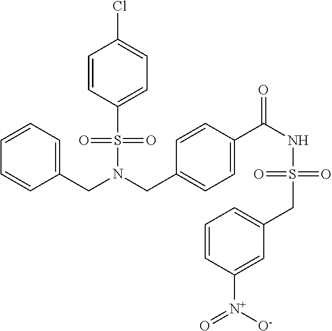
C1=CC(S(N(CC2=CC=C(C(NS(CC3=CC=CC([N+](=O)[O-])=C3)(=O)=O)=O)C=C2)CC2=CC=CC=C2)(=O)=O)=CC=C1Cl
